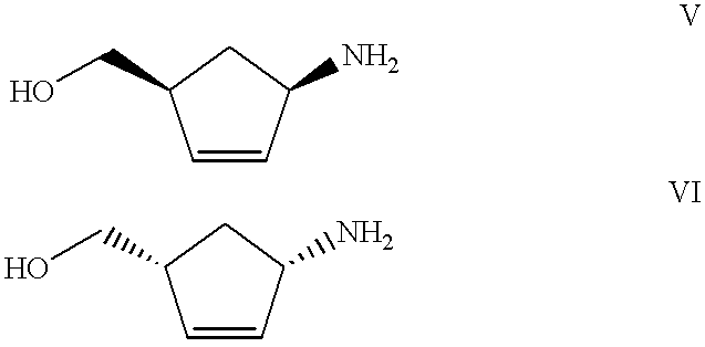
C1C(CO)C=CC1N.C1C(CO)C=CC1N
